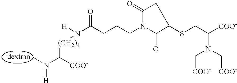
CN(C([COO-])[(CH2)4]N(C(CCCN1C(=O)C(SCC([COO-])N(C[COO-])C[COO-])CC1=O)=O)[H])[H]
